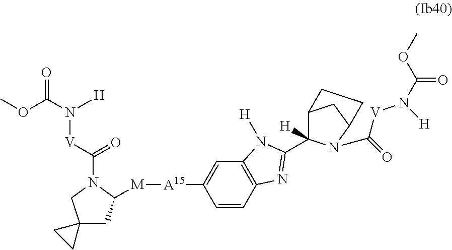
C1=CC2=C(C=C1[A15][M]C1CC3(CN1C([V]N(C(OC)=O)[H])=O)CC3)N([H])C(C1([H])C3CC(CC3)N1C(=O)[V]N(C(OC)=O)[H])=N2
